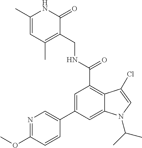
C1(C)=CC(C)=C(CNC(=O)C2=C3C(=CC(C4=CN=C(OC)C=C4)=C2)N(C(C)C)C=C3Cl)C(=O)N1
